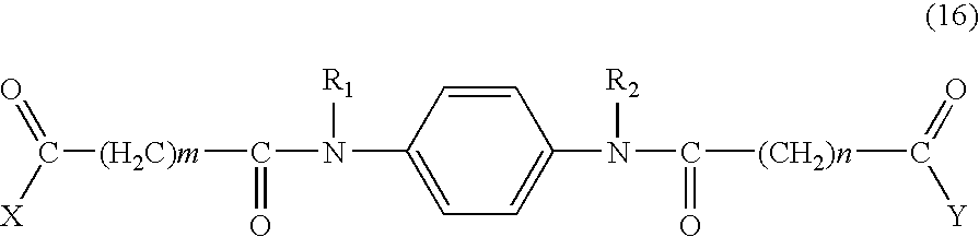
C([(CH2)n]C([Y])=O)(N(C1=CC=C(N(C([(H2C)m]C(=O)[X])=O)[R1])C=C1)[R2])=O
